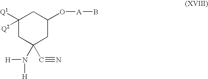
C1([Q1])([Q2])CC(N([H])[H])(C#N)CC(O[A]B)C1
